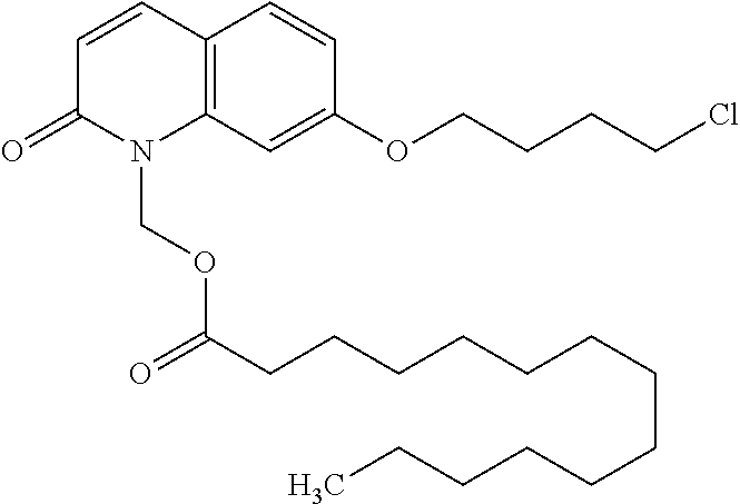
C1=CC2=C(N(COC(CCCCCCCCCCCCC)=O)C1=O)C=C(OCCCCCl)C=C2
